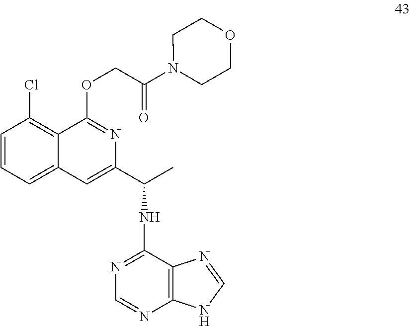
C1=CC=C2C(=C1Cl)C(OCC(N1CCOCC1)=O)=NC(C(C)NC1=NC=NC3=C1N=CN3)=C2
